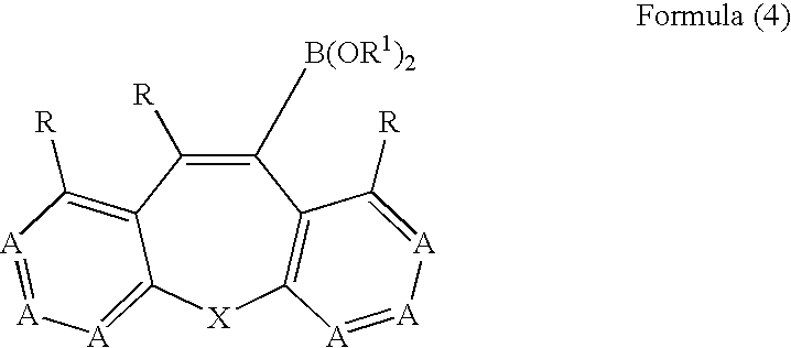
C1([B(OR1)2])=C([R])C2=C([R])[A]=[A][A]=C2[X]C2=C1C([R])=[A][A]=[A]2
